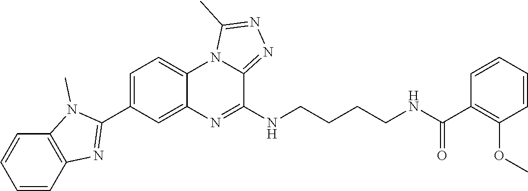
C1=CC2=C(C=C1)N(C)C(C1=CC=C3C(=C1)N=C(NCCCCNC(C1=C(OC)C=CC=C1)=O)C1=NN=C(C)N31)=N2
